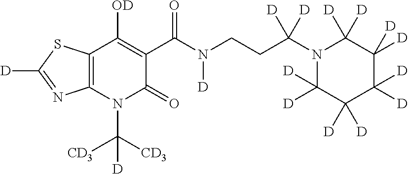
C12=C(N(C([CD3])([CD3])[D])C(=O)C(C(N(CCC(N3C([D])([D])C([D])([D])C([D])([D])C([D])([D])C3([D])[D])([D])[D])[D])=O)=C1[OD])N=C([D])S2
